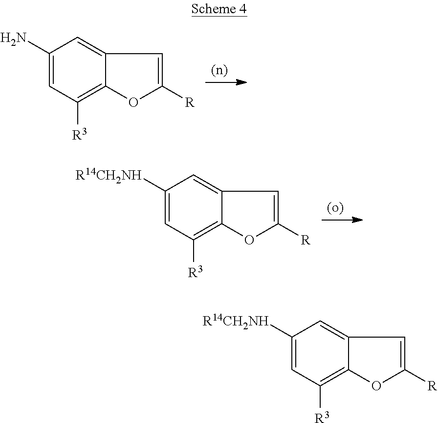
C1(N)=CC([R3])=C2C(=C1)C=C([R])O2.C1([R14CH2NH])=CC([R3])=C2C(=C1)C=C([R])O2.C1([R14CH2NH])=CC([R3])=C2C(=C1)C=C([R])O2
